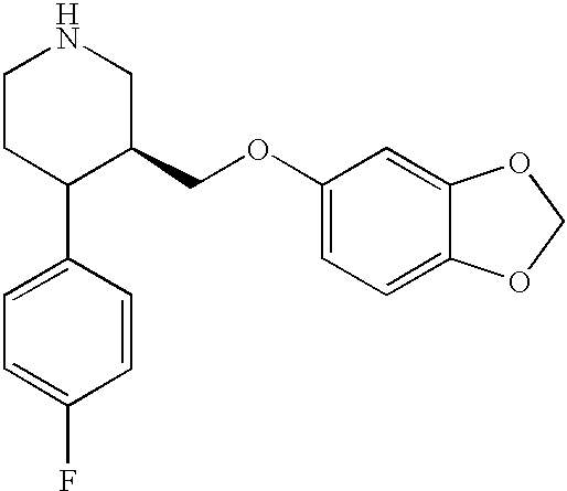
C1=C(F)C=CC(C2C(COC3=CC=C4C(=C3)OCO4)CNCC2)=C1
